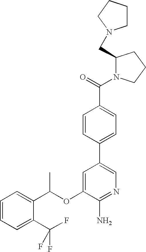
C(OC1=CC(C2=CC=C(C(=O)N3C(CN4CCCC4)CCC3)C=C2)=CN=C1N)(C1=CC=CC=C1C(F)(F)F)C
